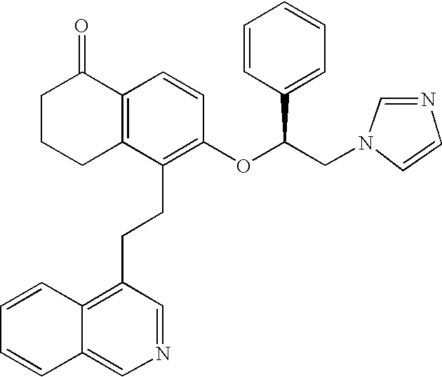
C1C2=C(C(=O)CC1)C=CC(OC(CN1C=CN=C1)C1=CC=CC=C1)=C2CCC1=C2C(=CN=C1)C=CC=C2
